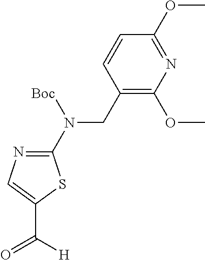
C1(CN(C2=NC=C(C(=O)[H])S2)[Boc])=C(OC)N=C(OC)C=C1
